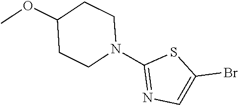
COC1CCN(C2=NC=C(Br)S2)CC1
